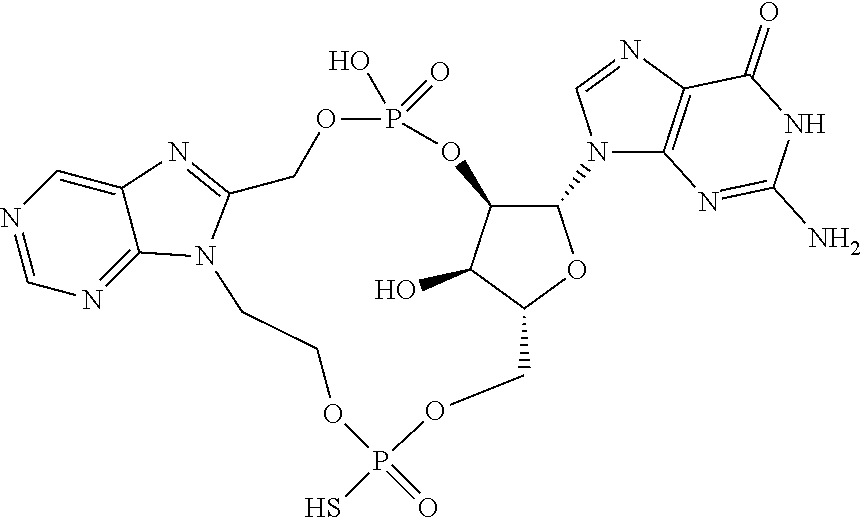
C12COP(S)(=O)OCCN3C(=NC4=CN=CN=C43)COP(O)(=O)OC(C(N3C4=C(N=C3)C(=O)NC(N)=N4)O1)C2O
